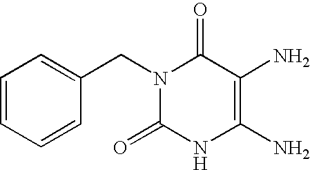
N1(CC2=CC=CC=C2)C(=O)NC(N)=C(N)C1=O
